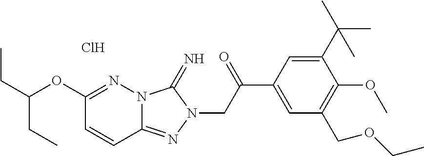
C1(OC(CC)CC)=NN2C(=NN(CC(C3=CC(COCC)=C(OC)C(C(C)(C)C)=C3)=O)C2=N)C=C1.Cl
